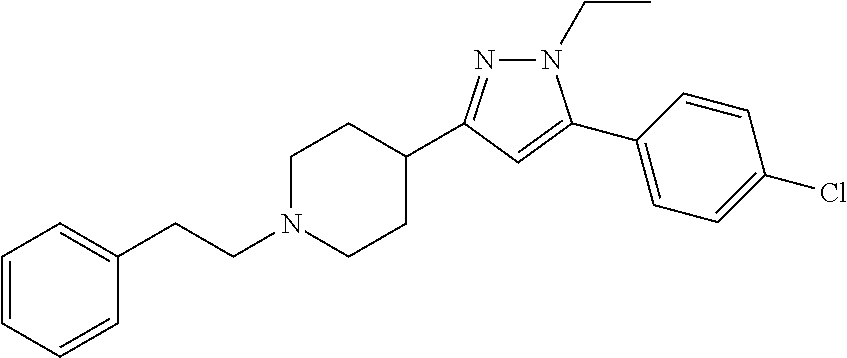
C1=CC=CC(CCN2CCC(C3=NN(CC)C(C4=CC=C(Cl)C=C4)=C3)CC2)=C1
